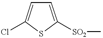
C1=C([SO2]C)SC(Cl)=C1
